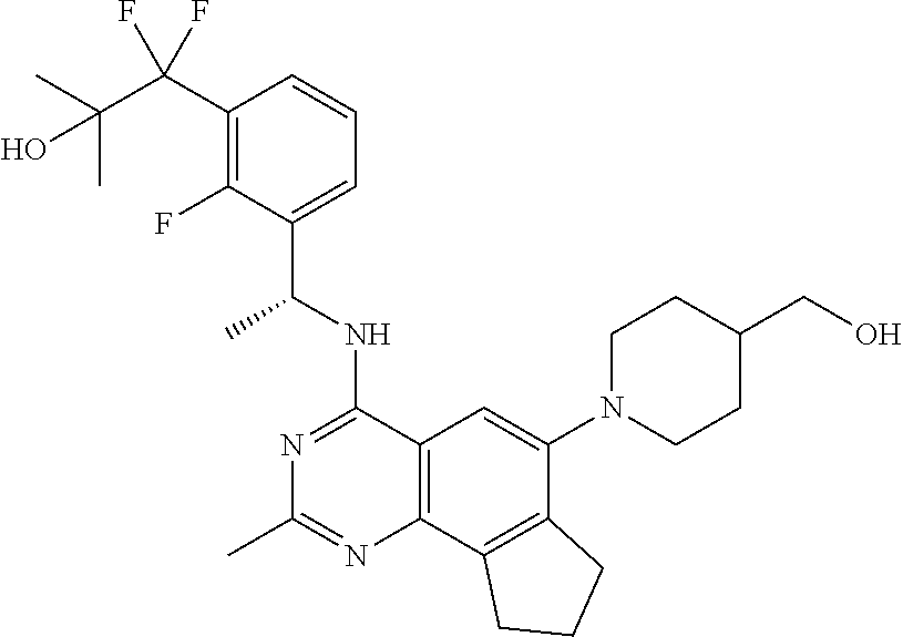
C12=C(C3=C(C(N4CCC(CO)CC4)=C1)CCC3)N=C(C)N=C2NC(C1=CC=CC(C(C(C)(C)O)(F)F)=C1F)C
